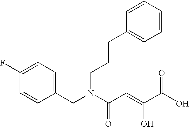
C1=C(F)C=CC(CN(C(C=C(C(O)=O)O)=O)CCCC2=CC=CC=C2)=C1
